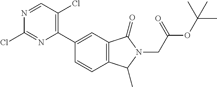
C12=C(C(=O)N(CC(OC(C)(C)C)=O)C1C)C=C(C1=C(Cl)C=NC(Cl)=N1)C=C2
